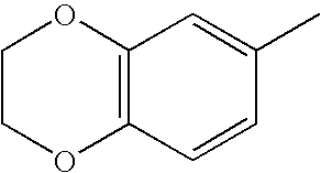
C1COC2=C(O1)C=C(C)C=C2
